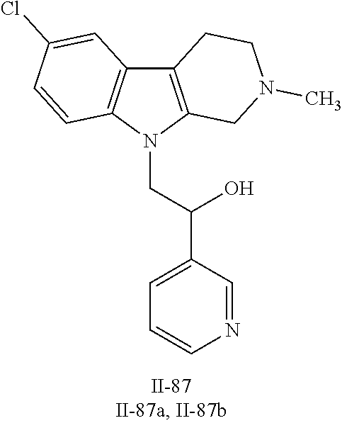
C12=C(N(CC(O)C3=CC=CN=C3)C3=C1C=C(Cl)C=C3)CN(C)CC2
